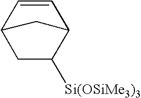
C1=CC2CC([Si(OSiMe3)3])C1C2
